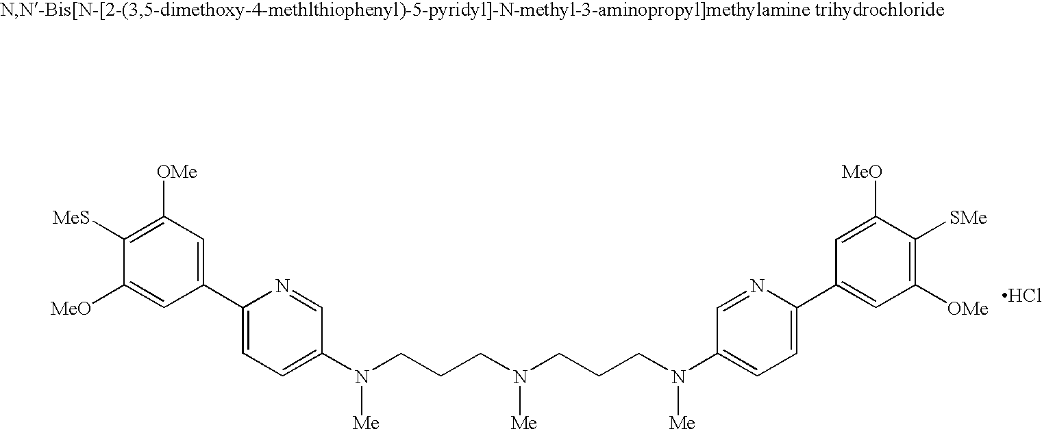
C1(C2=CC=C(N(CCCN(CCCN(C3=CC=C(C4=CC([OMe])=C([SMe])C([MeO])=C4)N=C3)[Me])[Me])[Me])C=N2)=CC([OMe])=C([MeS])C([MeO])=C1.Cl
